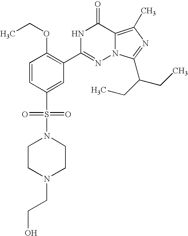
C1=CC(S(=O)(=O)N2CCN(CCO)CC2)=CC(C2=NN3C(=C(C)N=C3C(CC)CC)C(=O)N2)=C1OCC
